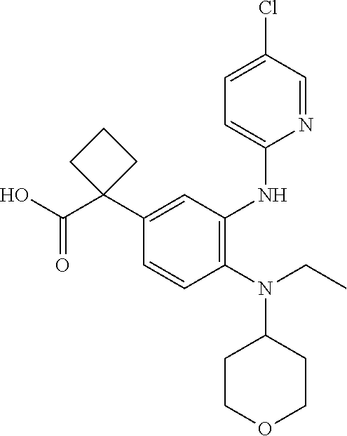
C1(N(CC)C2CCOCC2)=C(NC2=CC=C(Cl)C=N2)C=C(C2(C(O)=O)CCC2)C=C1
